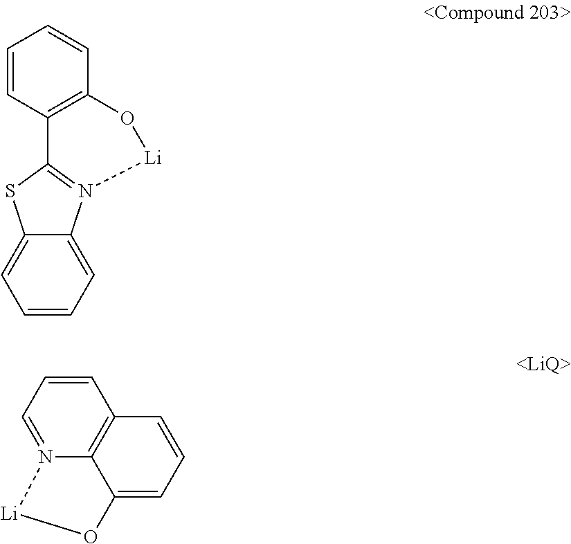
C1=CC2=C(C=C1)O[Li]N1=C2SC2=CC=CC=C21.C1=N2C3=C(C=C1)C=CC=C3O[Li]2
